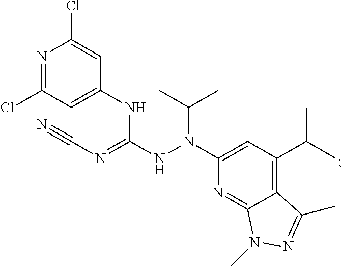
N1=C(Cl)C=C(NC(NN(C2=CC(C(C)C)=C3C(=N2)N(C)N=C3C)C(C)C)=NC#N)C=C1Cl
